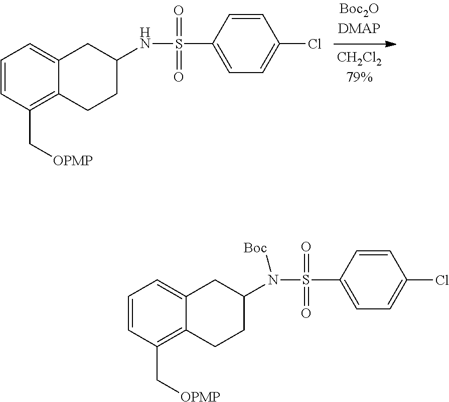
C1=CC(C[OPMP])=C2C(=C1)CC(NS(C1=CC=C(Cl)C=C1)(=O)=O)CC2.C1=CC(C[OPMP])=C2C(=C1)CC(N(S(C1=CC=C(Cl)C=C1)(=O)=O)[Boc])CC2
